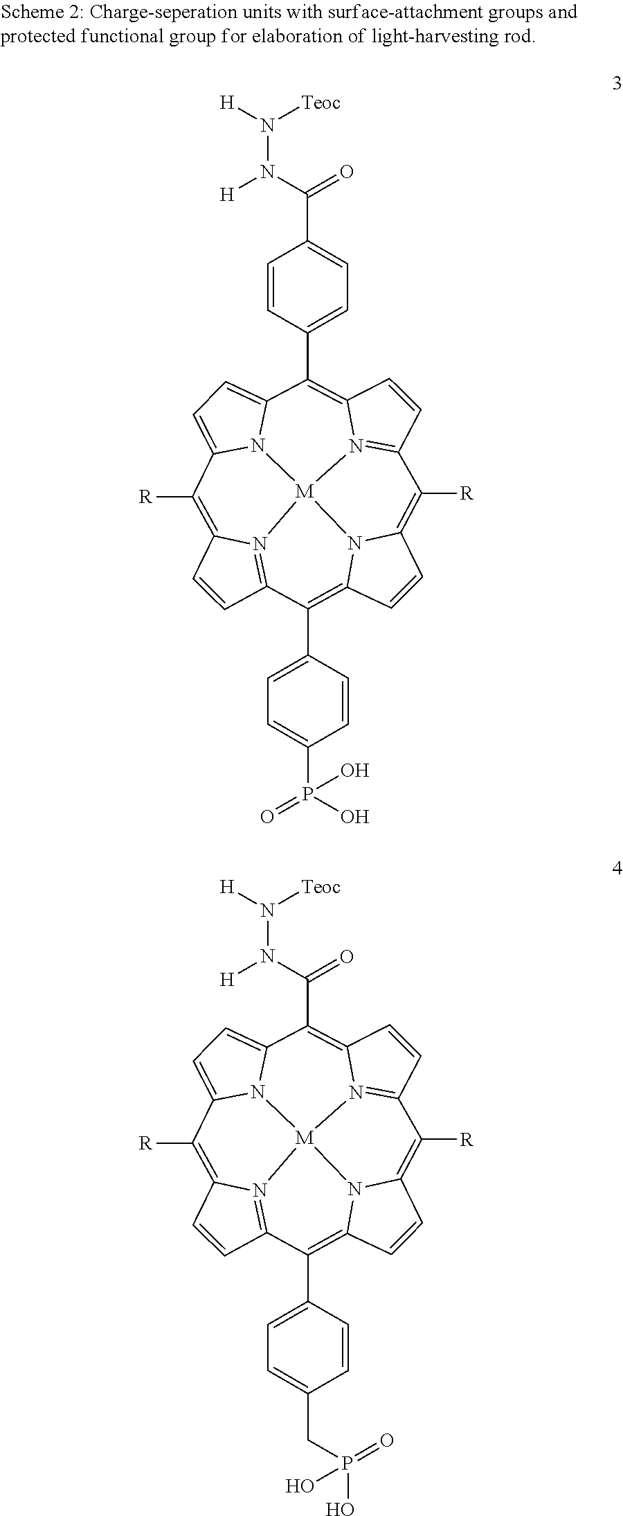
C1=CC2=N3C1=C([R])C1=CC=C4N1[M]31N3=C(C=CC3=C4C3=CC=C(C(N([H])N([H])[Teoc])=O)C=C3)C([R])=C3C=CC(=C2C2=CC=C(P(O)(=O)O)C=C2)N31.C1=CC2=N3C1=C([R])C1=CC=C4C(C(=O)N([H])N([Teoc])[H])=C5C=CC6=N5[M]3(N14)N1C(=C6[R])C=CC1=C2C1=CC=C(CP(O)(=O)O)C=C1
